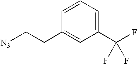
C1=CC(CC[N3])=CC(C(F)(F)F)=C1
